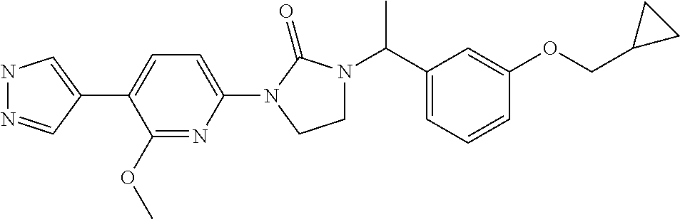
N1N=CC(C2=CC=C(N3C(=O)N(C(C4=CC=CC(OCC5CC5)=C4)C)CC3)N=C2OC)=C1
